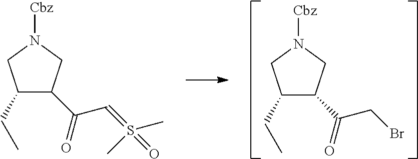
C1(C(=O)CBr)C(CC)CN([Cbz])C1.C1(C(=O)C=S(=O)(C)C)C(CC)CN([Cbz])C1
